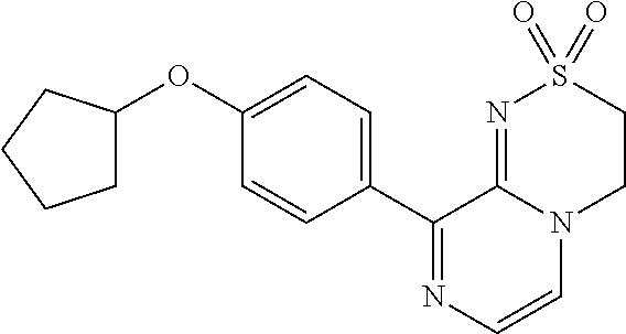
C1(OC2CCCC2)=CC=C(C2=NC=CN3C2=NS(=O)(=O)CC3)C=C1
